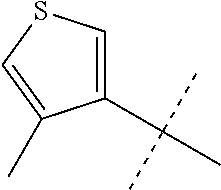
C1(C(C)(C)C)=CSC=C1C
